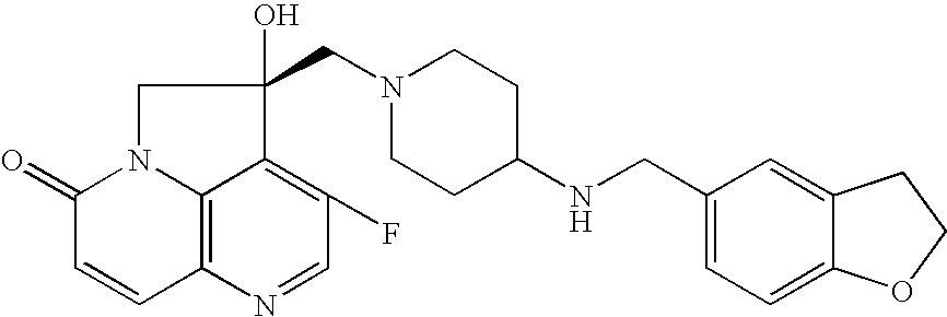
C12=C3N(C(=O)C=C1)CC(O)(CN1CCC(NCC4=CC=C5C(=C4)CCO5)CC1)C3=C(F)C=N2
